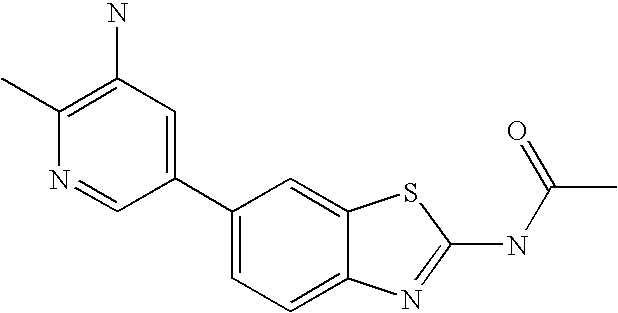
C1(C2=CC(N)=C(C)N=C2)=CC=C2C(=C1)SC(NC(C)=O)=N2
